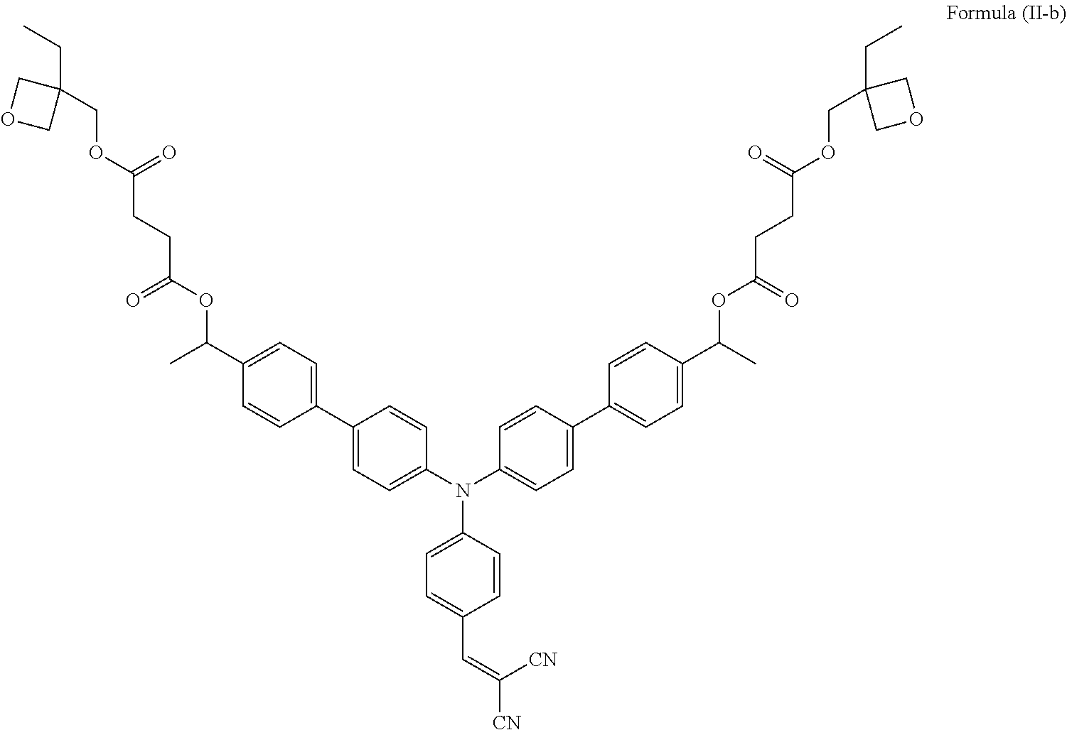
C1=CC(C2=CC=C(N(C3=CC=C(C=C([CN])[CN])C=C3)C3=CC=C(C4=CC=C(C(C)OC(CCC(OCC5(CC)COC5)=O)=O)C=C4)C=C3)C=C2)=CC=C1C(C)OC(CCC(OCC1(CC)COC1)=O)=O
